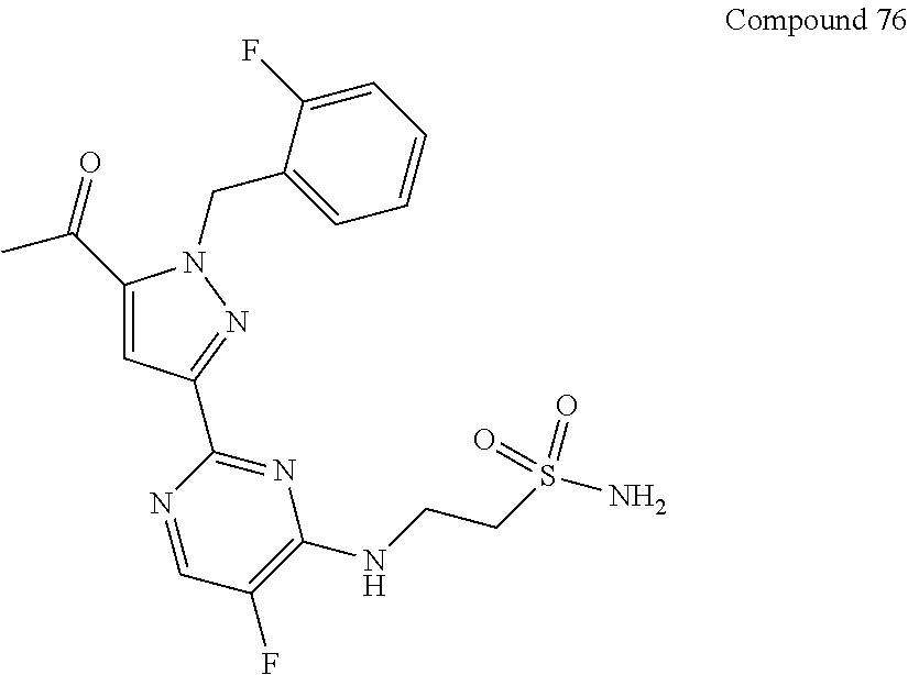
C(C1=CC(C2=NC(NCCS(N)(=O)=O)=C(F)C=N2)=NN1CC1=CC=CC=C1F)(=O)C
